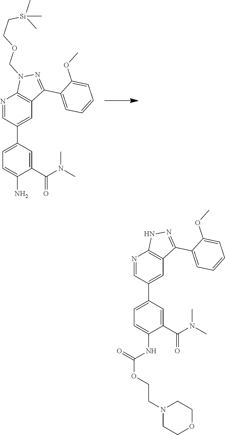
C1=C(C2=CC3=C(N=C2)N(COCC[Si](C)(C)C)N=C3C2=CC=CC=C2OC)C=C(C(N(C)C)=O)C(N)=C1.C1=C(C2=CC3=C(N=C2)NN=C3C2=CC=CC=C2OC)C=C(C(N(C)C)=O)C(NC(OCCN2CCOCC2)=O)=C1
